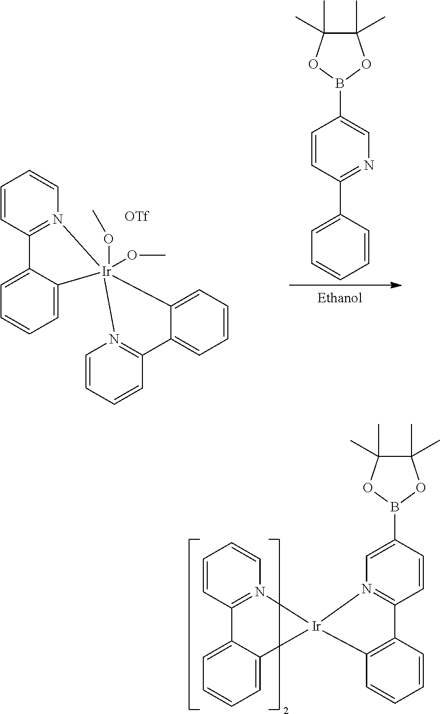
C1=CC2=N(C=C1)[Ir]1(C3=CC=CC=C23)N2=C(C=CC(B3OC(C)(C)C(C)(C)O3)=C2)C2=C1C=CC=C2.C1=CC2=N(C=C1)[Ir]1(OC)(OC)(C3=CC=CC=C23)N2=C(C=CC=C2)C2=CC=CC=C21.C1=CC(C2=CC=CC=C2)=NC=C1B1OC(C)(C)C(C)(C)O1
